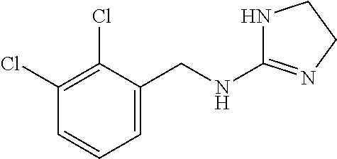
C1(CNC2=NCCN2)=CC=CC(Cl)=C1Cl
